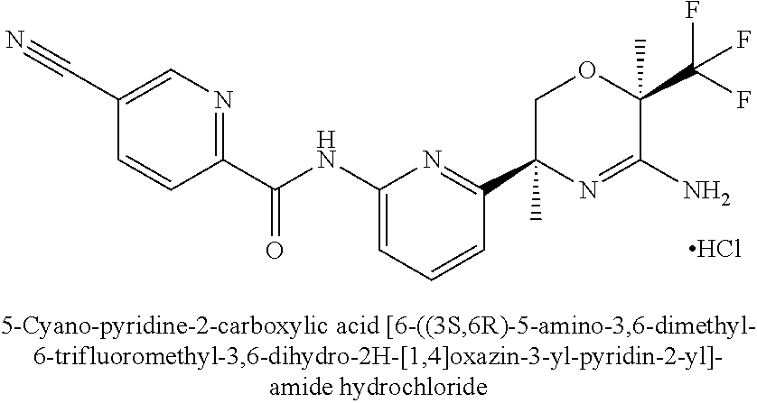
C1(C(NC2=CC=CC(C3(C)N=C(N)C(C)(C(F)(F)F)OC3)=N2)=O)=NC=C(C#N)C=C1.Cl
